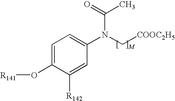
C1=C(O[R141])C([R142])=CC(N(C[COOC2H5])C(=O)C)=C1
